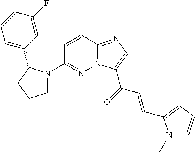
N12C(=NC=C1C(=O)C=CC1=CC=CN1C)C=CC(N1CCCC1C1=CC=CC(F)=C1)=N2
